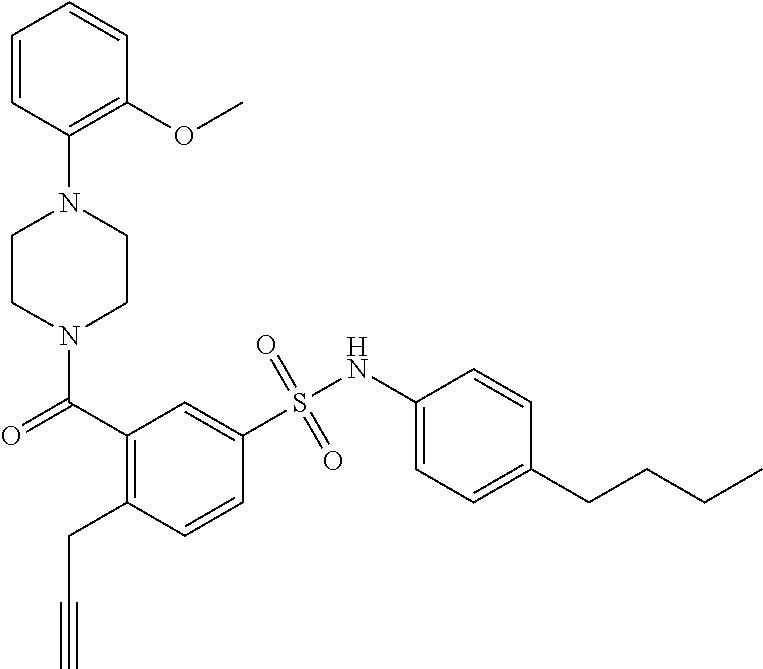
N1(C(C2=C(CC#C)C=CC(S(NC3=CC=C(CCCC)C=C3)(=O)=O)=C2)=O)CCN(C2=C(OC)C=CC=C2)CC1
